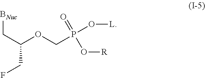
C(C(OCP(O[L])(=O)O[R])CF)[BNuc]
